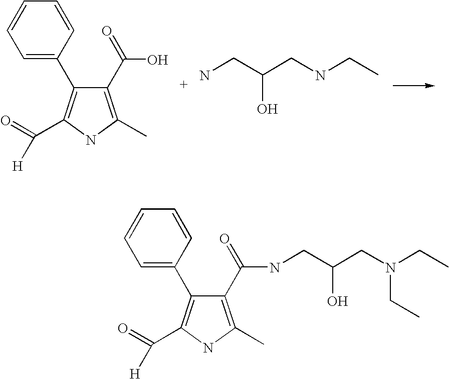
C1=C(C2=C(C([H])=O)NC(C)=C2C(=O)O)C=CC=C1.NCC(CNCC)O.C1=C(C2=C(C([H])=O)NC(C)=C2C(=O)NCC(CN(CC)CC)O)C=CC=C1
